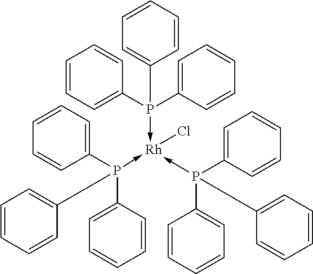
C1=CC=CC(P(C2=CC=CC=C2)(C2=CC=CC=C2)->[Rh](-P(C2=CC=CC=C2)(C2=CC=CC=C2)C2=CC=CC=C2)(-P(C2=CC=CC=C2)(C2=CC=CC=C2)C2=CC=CC=C2)Cl)=C1
